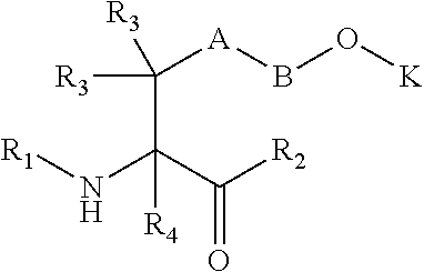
C(=O)(C(N[R1])(C([A]BO[K])([R3])[R3])[R4])[R2]
